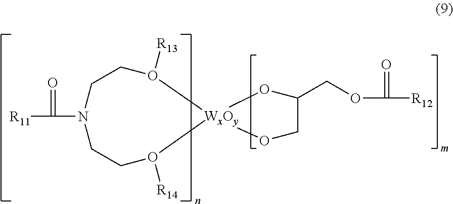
[R11]C(N1CCO([R13])[WxOy]2(O([R14])CC1)OC(COC([R12])=O)CO2)=O
